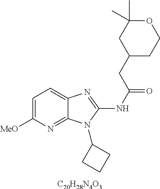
C1=C([MeO])N=C2C(=C1)N=C(NC(=O)CC1CCOC(C)(C)C1)N2C1CCC1.[C20H28N4O3]
